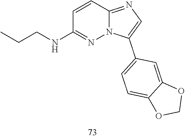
C12=NC=C(C3=CC=C4C(=C3)OCO4)N1N=C(NCCC)C=C2
